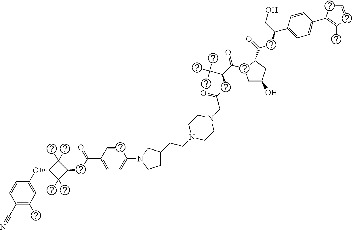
C1(C#N)=C(C)C=C(OC2C(C)(C)C(CC(C3=CC=C(N4CC(CCN5CCN(CC(=O)CC(C(=O)C6CC(O)CC6C(CC(CO)C6=CC=C(C7=C(C)C=CC7)C=C6)=O)C(C)(C)C)CC5)CC4)C=C3)=O)C2(C)C)C=C1
